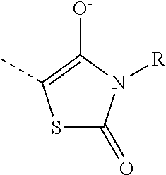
S1C(=O)N([R])C([O-])=C1C
